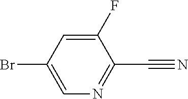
C1=C(F)C(C#N)=NC=C1Br
